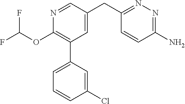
C1(OC(F)F)=C(C2=CC=CC(Cl)=C2)C=C(CC2=NN=C(N)C=C2)C=N1
